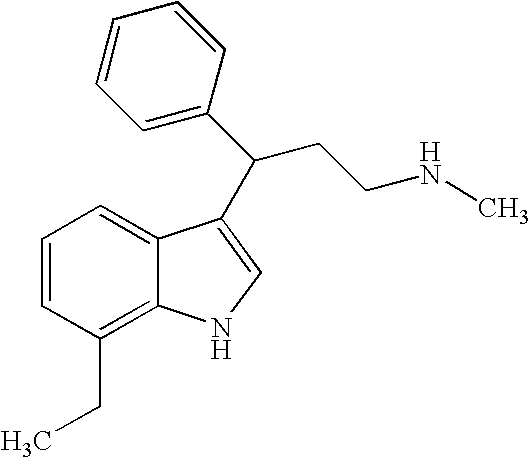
C1=CC(CC)=C2C(=C1)C(C(CCNC)C1=CC=CC=C1)=CN2
